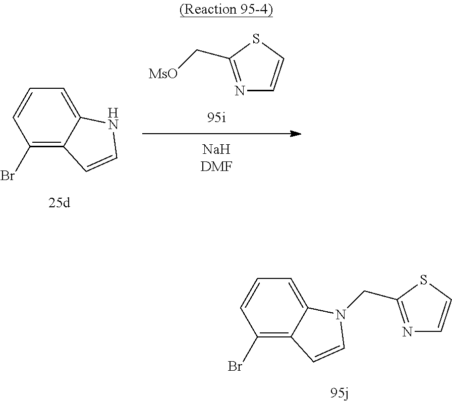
C1(Br)=C2C(=CC=C1)N(CC1=NC=CS1)C=C2.N1=C(C[MsO])SC=C1.C1(Br)=C2C(=CC=C1)NC=C2
